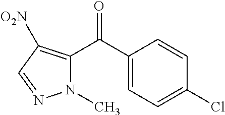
N1(C)C(C(C2=CC=C(Cl)C=C2)=O)=C([O2N])C=N1
